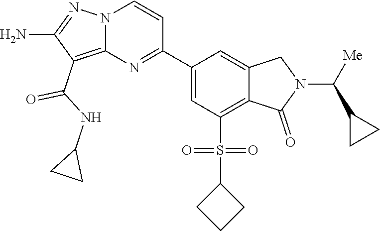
C1(C2=NC3=C(C(NC4CC4)=O)C(N)=NN3C=C2)=CC(S(C2CCC2)(=O)=O)=C2C(=C1)CN(C([Me])C1CC1)C2=O
